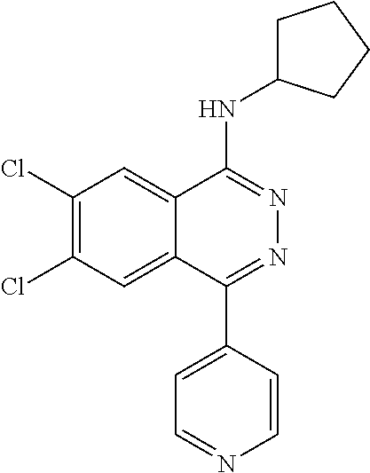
C1(Cl)=C(Cl)C=C2C(=C1)C(NC1CCCC1)=NN=C2C1=CC=NC=C1
